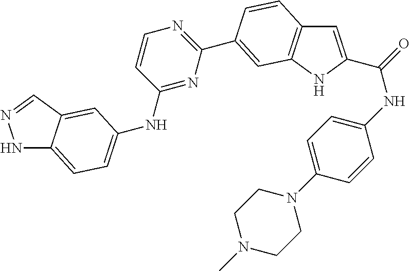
N1C2=CC=C(NC3=NC(C4=CC5=C(C=C(C(=O)NC6=CC=C(N7CCN(C)CC7)C=C6)N5)C=C4)=NC=C3)C=C2C=N1
